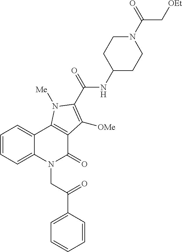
C1=CC=C2C(=C1)C1=C(C(=O)N2CC(=O)C2=CC=CC=C2)C([OMe])=C(C(NC2CCN(C(C[OEt])=O)CC2)=O)N1[Me]
